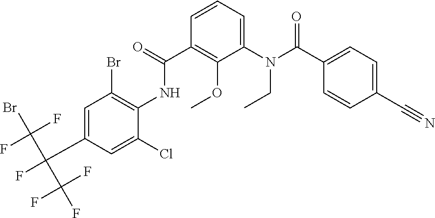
C1=C(C(C(F)(F)Br)(C(F)(F)F)F)C=C(Cl)C(NC(=O)C2=C(OC)C(N(CC)C(=O)C3=CC=C(C#N)C=C3)=CC=C2)=C1Br
